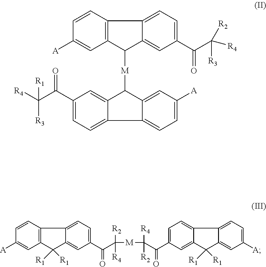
C12=C(C([M]C3C4=CC([A])=CC=C4C4=CC=C(C(C([R4])([R3])[R1])=O)C=C34)C3=CC(C(=O)C([R3])([R4])[R2])=CC=C13)C=C([A])C=C2.C12=C(C([R1])([R1])C3=CC(C(=O)C([R2])([R4])[M]C([R4])([R2])C(=O)C4=CC=C5C6=CC=C([A])C=C6C([R1])([R1])C5=C4)=CC=C13)C=C([A])C=C2
